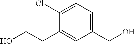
C1=C(Cl)C(CCO)=CC(CO)=C1
